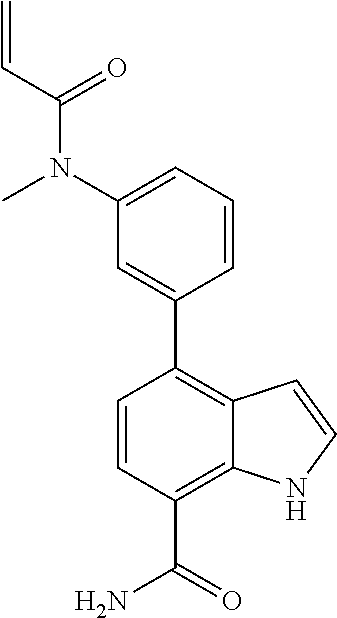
C1(N(C)C(C=C)=O)=CC=CC(C2=C3C(=C(C(=O)N)C=C2)NC=C3)=C1
